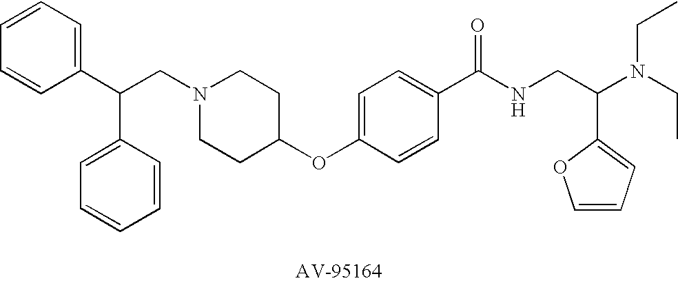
C1(C(C2=CC=CC=C2)CN2CCC(OC3=CC=C(C(NCC(N(CC)CC)C4=CC=CO4)=O)C=C3)CC2)=CC=CC=C1
